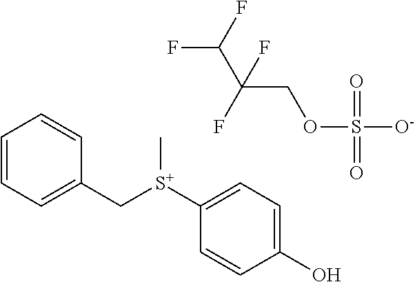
C1=CC=C(C[S+](C2=CC=C(O)C=C2)C)C=C1.FC(F)C(F)(COS([O-])(=O)=O)F
